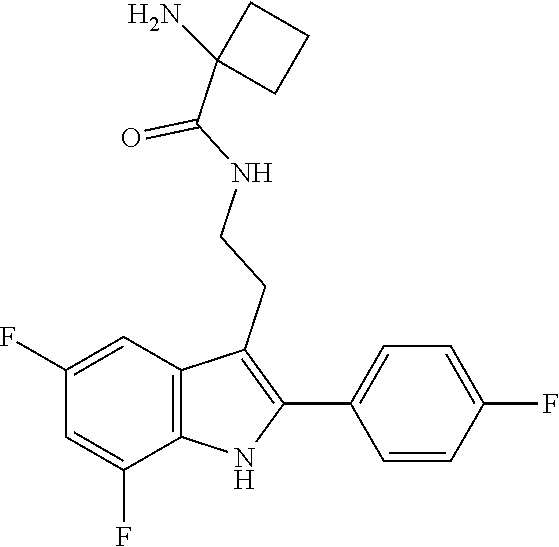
O=C(NCCC1=C(C2=CC=C(F)C=C2)NC2=C1C=C(F)C=C2F)C1(N)CCC1
